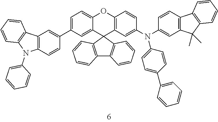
C1=C(C2=CC3=C(C=C2)N(C2=CC=CC=C2)C2=C3C=CC=C2)C=C2C(=C1)OC1=C(C23C2=C(C4=C3C=CC=C4)C=CC=C2)C=C(N(C2=CC3=C(C=C2)C2=C(C3(C)C)C=CC=C2)C2=CC=C(C3=CC=CC=C3)C=C2)C=C1
